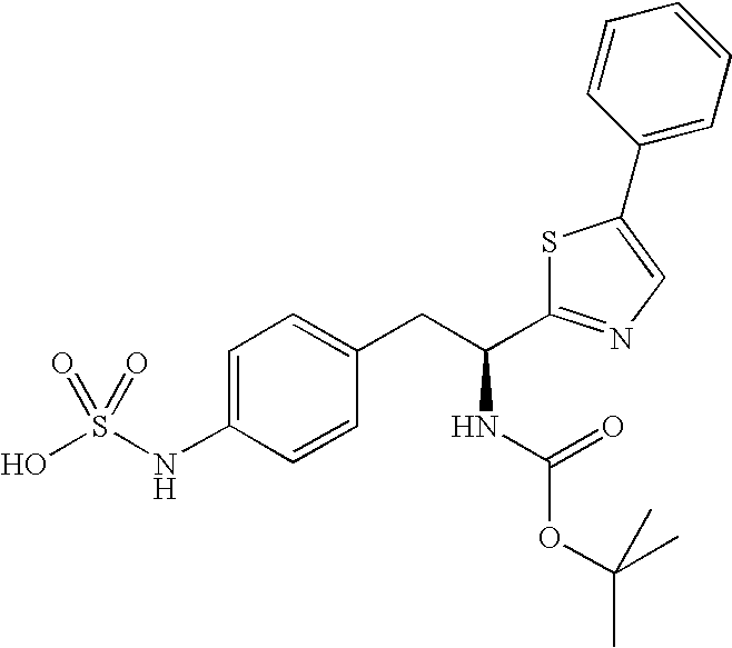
S1C(C(CC2=CC=C(NS(O)(=O)=O)C=C2)NC(OC(C)(C)C)=O)=NC=C1C1=CC=CC=C1
